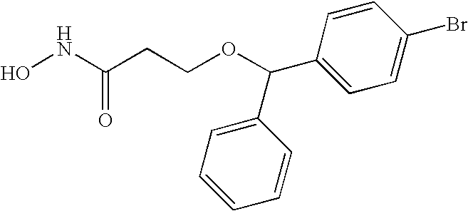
ONC(CCOC(C1=CC=C(Br)C=C1)C1=CC=CC=C1)=O
